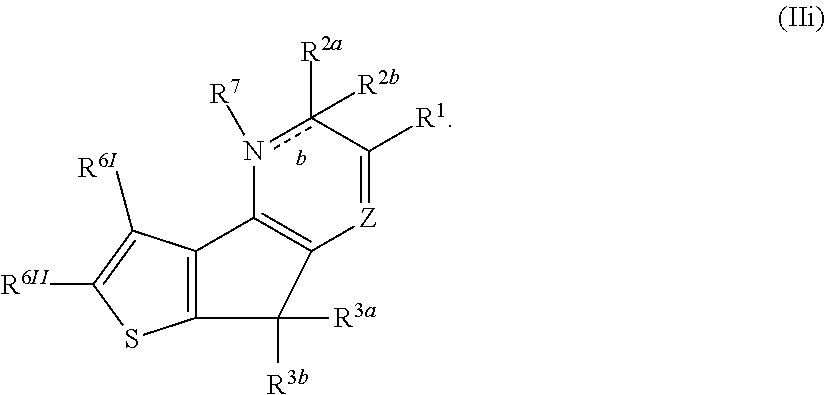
c1([R2a])([R2b])n([R7])C2=C([Z]=C1[R1])C([R3a])([R3b])C1=C2C([R6I])=C([R6II])S1
